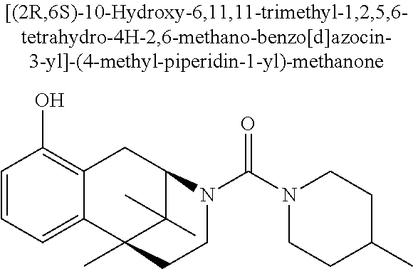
C1=CC=C2C(=C1O)CC1C(C)(C)C2(C)CCN1C(N1CCC(C)CC1)=O
